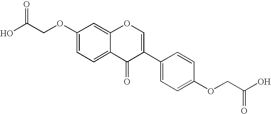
OC(COC1=CC=C2C(=C1)OC=C(C1=CC=C(OCC(O)=O)C=C1)C2=O)=O
